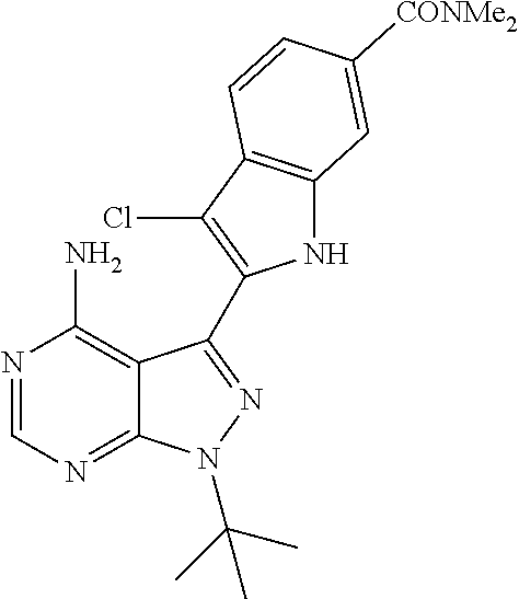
C12=C(N)N=CN=C1N(C(C)(C)C)N=C2C1=C(Cl)C2=C(N1)C=C([CONMe2])C=C2
